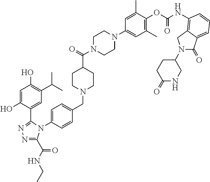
C1=C(O)C(C2=NN=C(C(NCC)=O)N2C2=CC=C(CN3CCC(C(=O)N4CCN(C5=CC(C)=C(OC(NC6=C7C(=CC=C6)C(=O)N(C6CCC(=O)NC6)C7)=O)C(C)=C5)CC4)CC3)C=C2)=CC(C(C)C)=C1O
